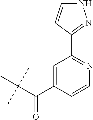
C(C(C)(C)C)(C1=CC(C2=NNC=C2)=NC=C1)=O
